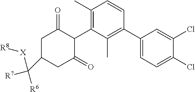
C1(C2=C(C)C(C3C(=O)CC(C([R6])([R7])[X][R8])CC3=O)=C(C)C=C2)=CC=C(Cl)C(Cl)=C1
